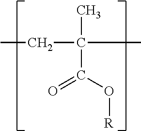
CC(C(O[R])=O)(CC)C
